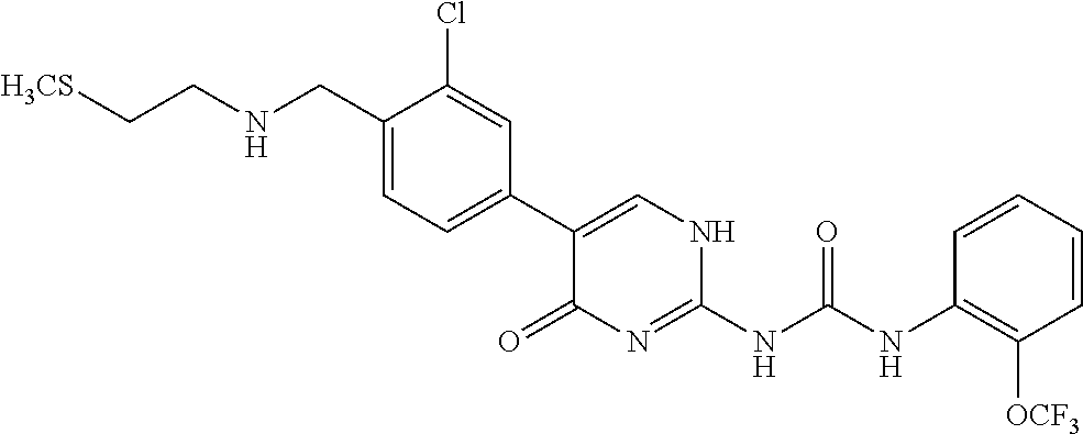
[H3CS]CCNCC1=CC=C(C2=CNC(NC(NC3=C([OCF3])C=CC=C3)=O)=NC2=O)C=C1Cl
